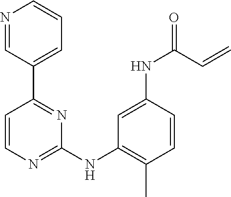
C1=CN=C(NC2=C(C)C=CC(NC(=O)C=C)=C2)N=C1C1=CC=CN=C1
